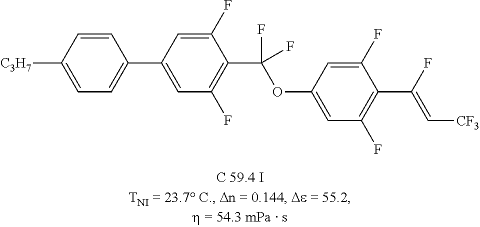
C1=C([C3H7])C=CC(C2=CC(F)=C(C(OC3=CC(F)=C(C(F)=C[CF3])C(F)=C3)(F)F)C(F)=C2)=C1
